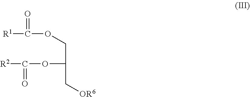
C(C(OC([R2])=O)C[OR6])OC(=O)[R1]
